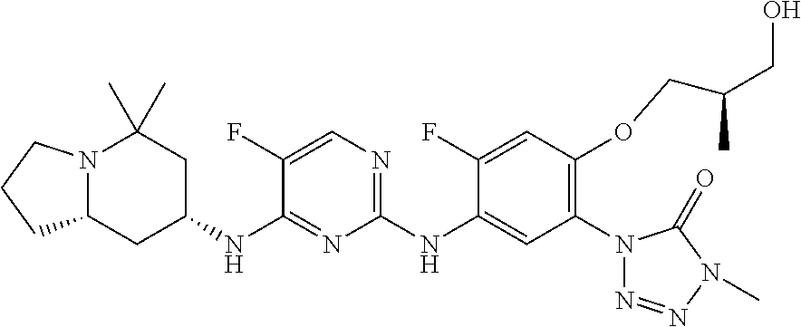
N12C(CC(NC3=NC(NC4=CC(N5N=NN(C)C5=O)=C(OCC(CO)C)C=C4F)=NC=C3F)CC1(C)C)CCC2
